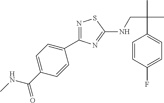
N1=C(C2=CC=C(C(NC)=O)C=C2)N=C(NCC(C)(C)C2=CC=C(F)C=C2)S1
